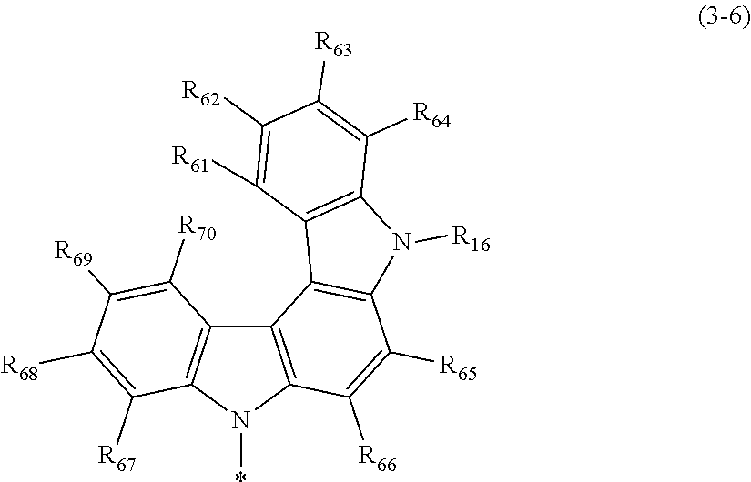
C12=C(N(*)C3=C1C1=C(C([R65])=C3[R66])N([R16])C3=C1C([R61])=C([R62])C([R63])=C3[R64])C([R67])=C([R68])C([R69])=C2[R70]
